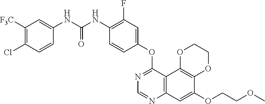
C12=C(C3=C(C=C1OCCOC)N=CN=C3OC1=CC(F)=C(NC(NC3=CC([F3C])=C(Cl)C=C3)=O)C=C1)OCCO2
